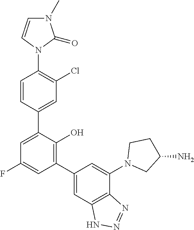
N1(C2=C(Cl)C=C(C3=CC(F)=CC(C4=CC5=C(C(N6CC(N)CC6)=C4)N=NN5)=C3O)C=C2)C(=O)N(C)C=C1
